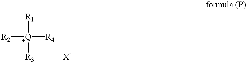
[R2][Q]([R4])([R1])[R3]
